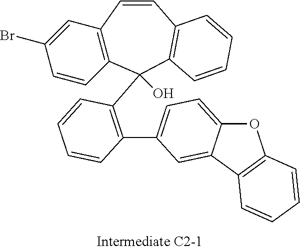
C1(Br)=CC2=C(C=C1)C(C1=C(C3=CC=C4OC5=C(C4=C3)C=CC=C5)C=CC=C1)(O)C1=C(C=C2)C=CC=C1
